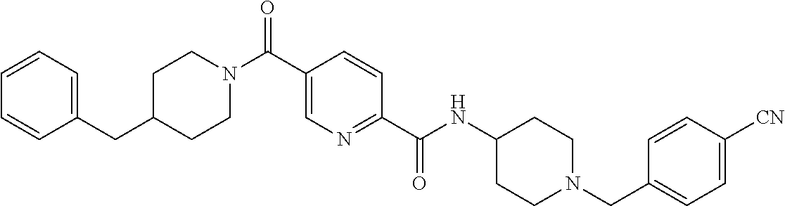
N(C(C1=NC=C(C(N2CCC(CC3=CC=CC=C3)CC2)=O)C=C1)=O)C1CCN(CC2=CC=C([CN])C=C2)CC1
